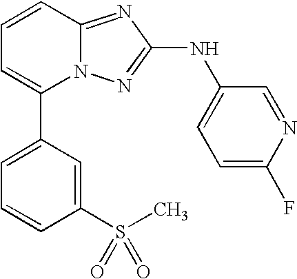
N(C1=NN2C(=N1)C=CC=C2C1=CC=CC(S(C)(=O)=O)=C1)C1=CC=C(F)N=C1
